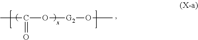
CC(O[G2]OC)=O
